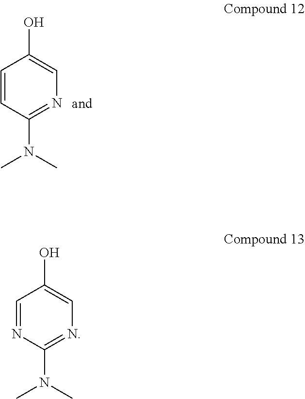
C1=NC(N(C)C)=NC=C1O.C1=CC(N(C)C)=NC=C1O
